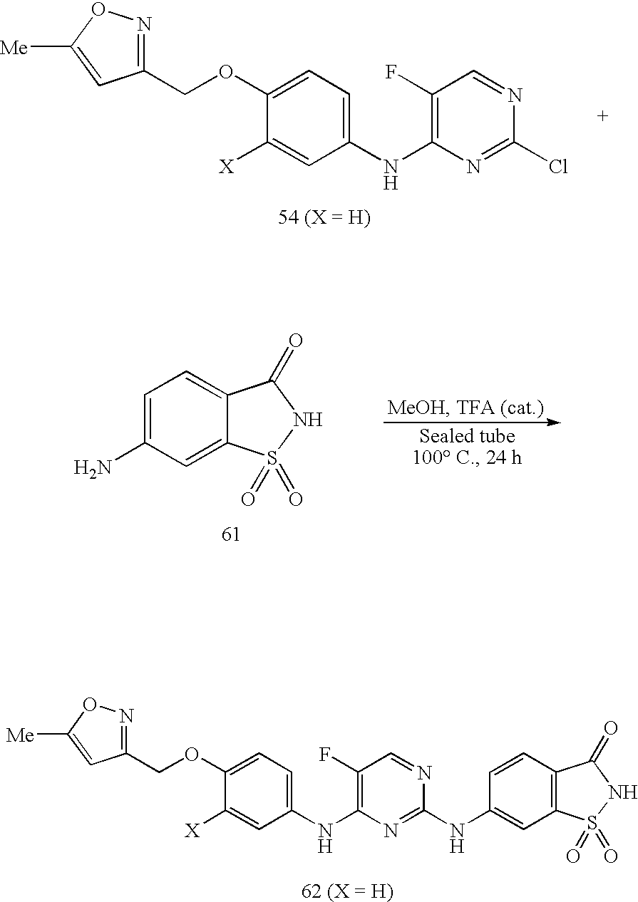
C1(OCC2=NOC([Me])=C2)=CC=C(NC2=C(F)C=NC(Cl)=N2)C=C1[X].C1=C(N)C=C2C(=C1)C(=O)NS2(=O)=O.C1(OCC2=NOC([Me])=C2)=CC=C(NC2=C(F)C=NC(NC3=CC4=C(C=C3)C(=O)NS4(=O)=O)=N2)C=C1[X]
